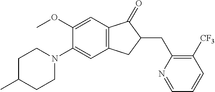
C1(OC)=CC2=C(C=C1N1CCC(C)CC1)CC(CC1=C([CF3])C=CC=N1)C2=O
